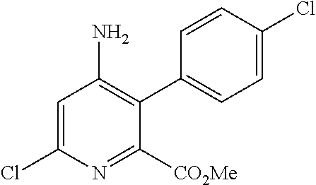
C1=C(Cl)N=C([CO2Me])C(C2=CC=C(Cl)C=C2)=C1N
